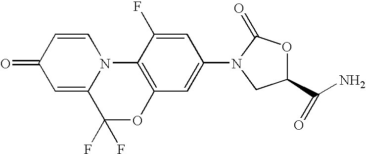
C1=C2N(C=CC1=O)C1=C(C=C(N3C(=O)OC(C(N)=O)C3)C=C1F)OC2(F)F
